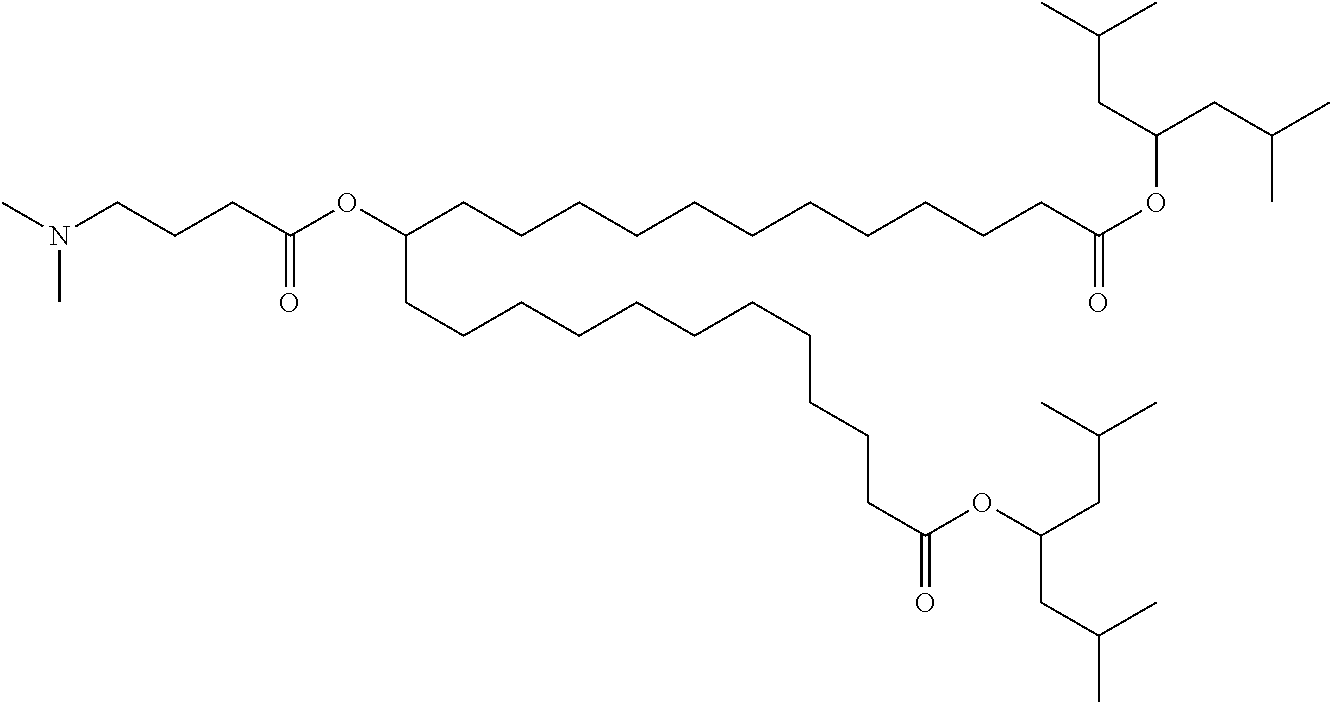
N(CCCC(OC(CCCCCCCCCCCC(OC(CC(C)C)CC(C)C)=O)CCCCCCCCCCCC(=O)OC(CC(C)C)CC(C)C)=O)(C)C
